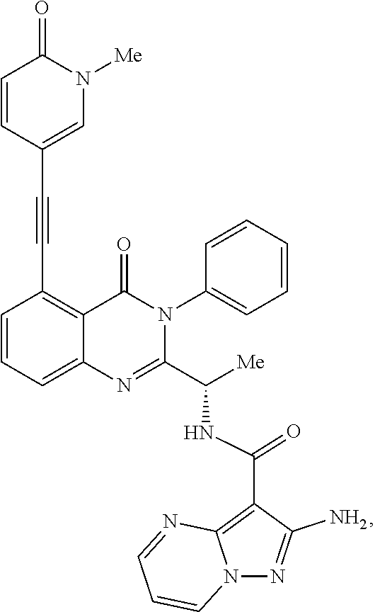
C1=CC=C2C(=C1C#CC1=CN([Me])C(=O)C=C1)C(=O)N(C1=CC=CC=C1)C(C([Me])NC(C1=C3N(N=C1N)C=CC=N3)=O)=N2
